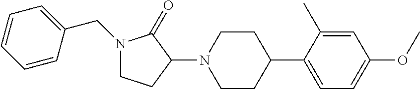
C1CC(N2CCC(C3=CC=C(OC)C=C3C)CC2)C(=O)N1CC1=CC=CC=C1
